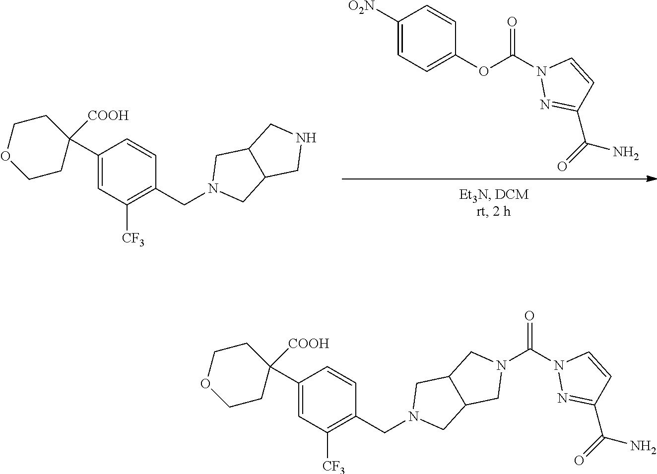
C1([O2N])=CC=C(OC(N2N=C(C(=O)N)C=C2)=O)C=C1.N1CC2C(C1)CN(CC1=C([CF3])C=C(C3([COOH])CCOCC3)C=C1)C2.C1C2C(CN1C(N1N=C(C(=O)N)C=C1)=O)CN(CC1=C([CF3])C=C(C3([COOH])CCOCC3)C=C1)C2
